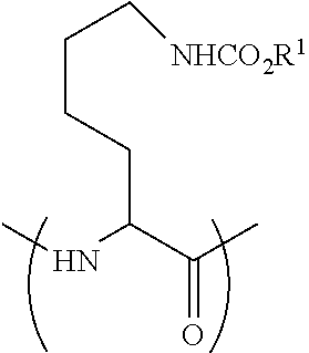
CNC(C(C)=O)CCCC[NHCO2R1]
